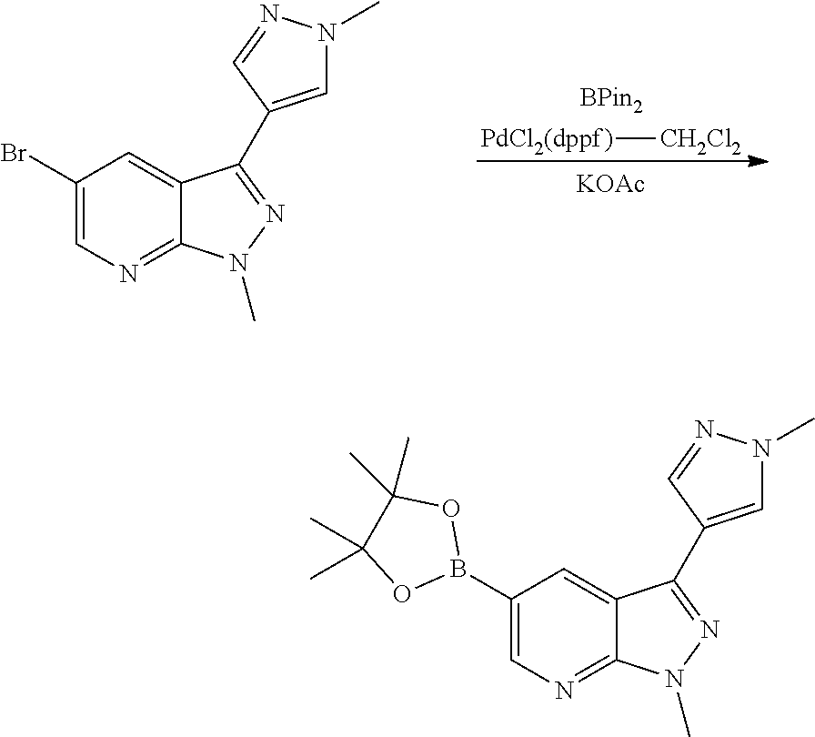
[PdCl2(dppf)][CH2Cl2].[KOAc].C1=C(C2=NN(C)C3=NC=C(Br)C=C32)C=NN1C.C1=C(C2=NN(C)C3=NC=C(B4OC(C)(C)C(C)(C)O4)C=C32)C=NN1C
